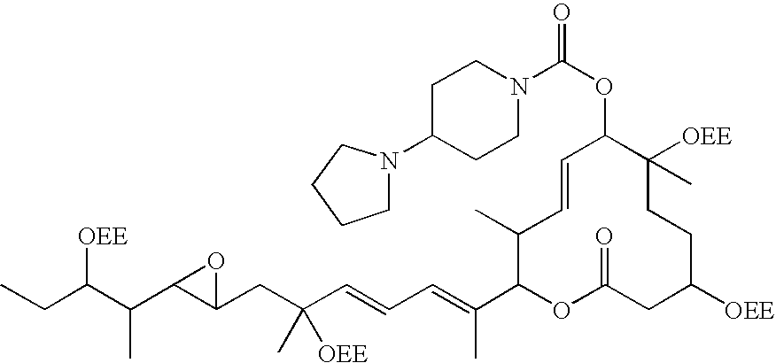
[OEE]C(C(C)C1C(CC([OEE])(C)C=CC=C(C)C2OC(=O)CC([OEE])CCC(C)([OEE])C(OC(N3CCC(N4CCCC4)CC3)=O)C=CC2C)O1)CC
